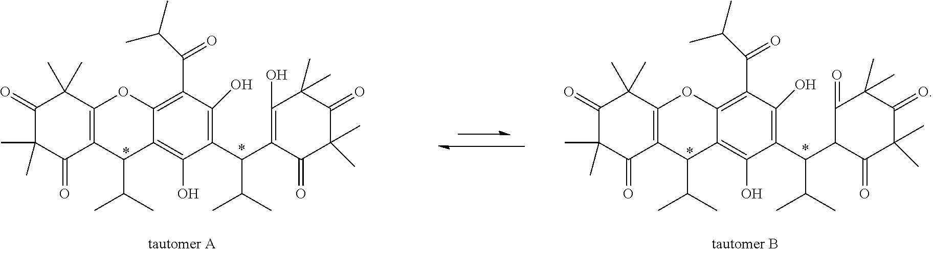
C1(=O)C(C)(C)C(=O)C2=C(C1(C)C)OC1=C(C(=O)C(C)C)C(O)=C(C(C3=C(O)C(C)(C)C(=O)C(C)(C)C3=O)C(C)C)C(O)=C1C2C(C)C.C1(=O)C(C)(C)C(=O)C2=C(C1(C)C)OC1=C(C(=O)C(C)C)C(O)=C(C(C3C(=O)C(C)(C)C(=O)C(C)(C)C3=O)C(C)C)C(O)=C1C2C(C)C
